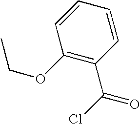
C1(OCC)=C(C(=O)Cl)C=CC=C1
